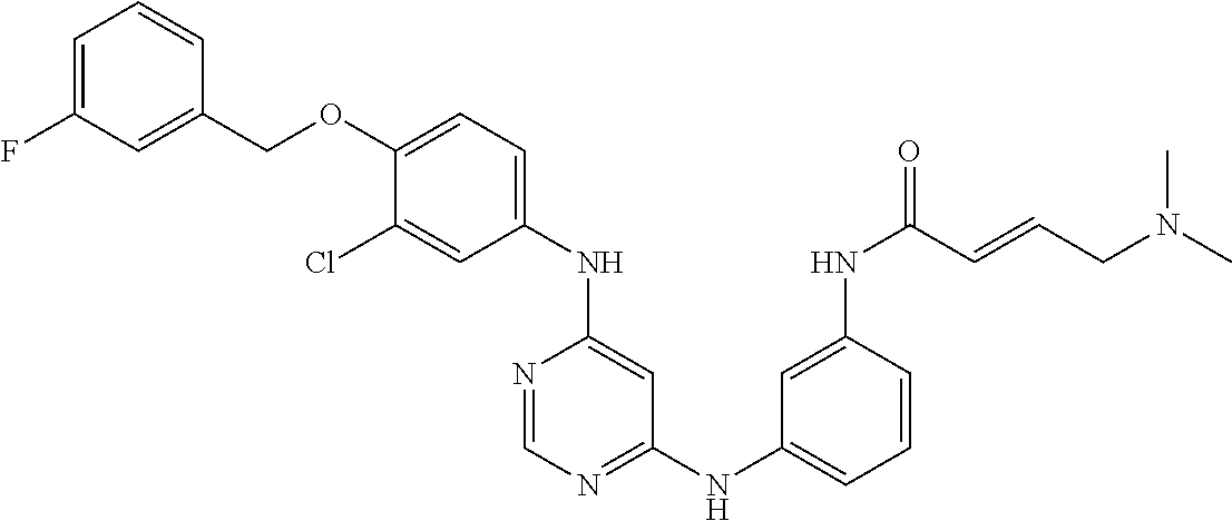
C1(OCC2=CC(F)=CC=C2)=CC=C(NC2=CC(NC3=CC=CC(NC(=O)C=CCN(C)C)=C3)=NC=N2)C=C1Cl
